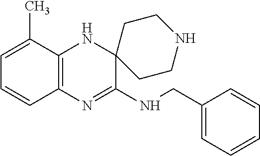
C12=C(N=C(NCC3=CC=CC=C3)C3(N1)CCNCC3)C=CC=C2C
